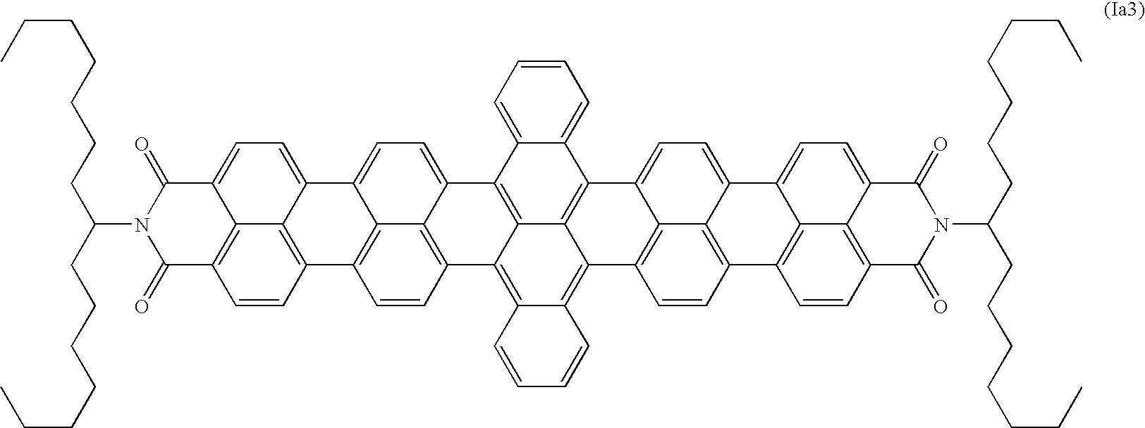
C1=CC=C2C(=C1)C1=C3C4=C2C2=CC=C5C6=C(C=CC(=C26)C4=C2C(=C3C3=C4C6=C(C=C3)C3=C7C(=CC=C8C7=C(C=C3)C(=O)N(C(CCCCCCC)CCCCCCC)C8=O)C6=CC=C14)C=CC=C2)C1=C2C5=CC=C3C2=C(C=C1)C(=O)N(C(CCCCCCC)CCCCCCC)C3=O
